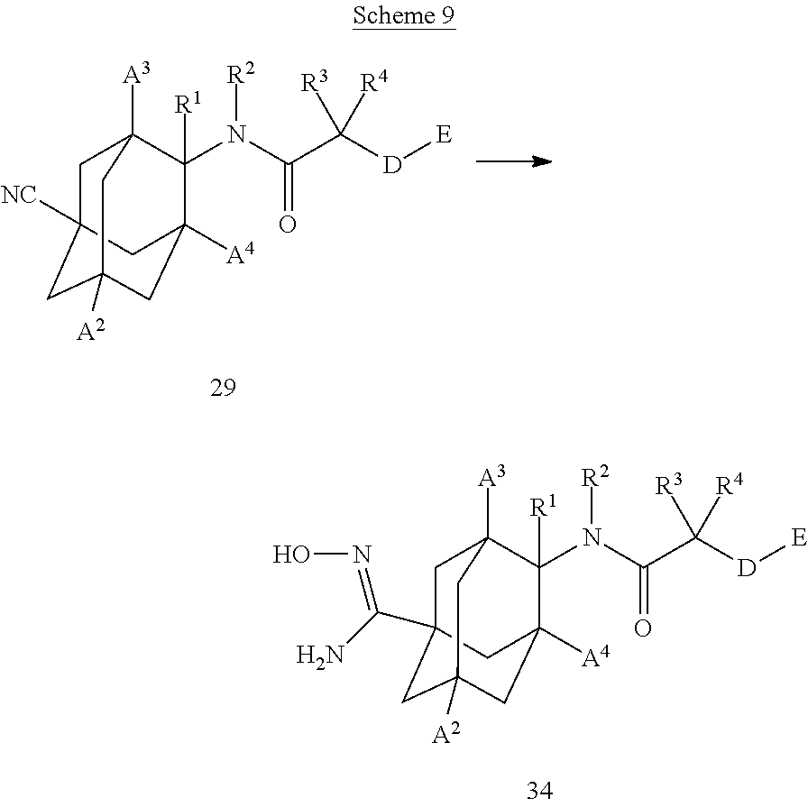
C1C2([NC])CC3([A2])CC([A4])(C(N(C(C([D][E])([R3])[R4])=O)[R2])([R1])C1([A3])C3)C2.C1C2(C(N)=NO)CC3([A2])CC([A4])(C(N(C(C([D][E])([R3])[R4])=O)[R2])([R1])C1([A3])C3)C2
